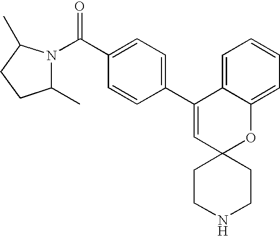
C(C1=CC=C(C2=CC3(OC4=CC=CC=C24)CCNCC3)C=C1)(=O)N1C(C)CCC1C
